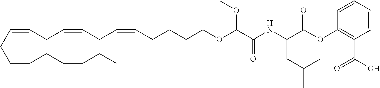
C(CC=CCC=CCC=CCCCCOC(C(=O)NC(C(OC1=C(C(O)=O)C=CC=C1)=O)CC(C)C)OC)=CCC=CCC
